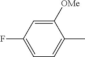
C1([OMe])=CC(F)=CC=C1C
